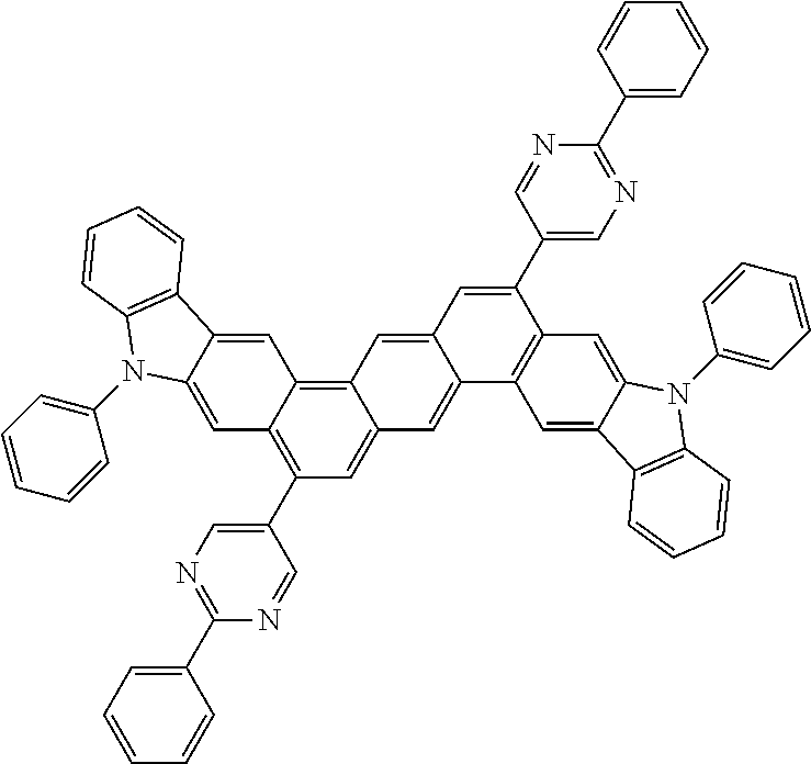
C1=C2C(=CC3=C4C(=CC(C5=CN=C(C6=CC=CC=C6)N=C5)=C13)C=C1C(=C4)C=C(C3=CN=C(C4=CC=CC=C4)N=C3)C3=C1C=C1C(=C3)N(C3=CC=CC=C3)C3=C1C=CC=C3)C1=C(N2C2=CC=CC=C2)C=CC=C1
